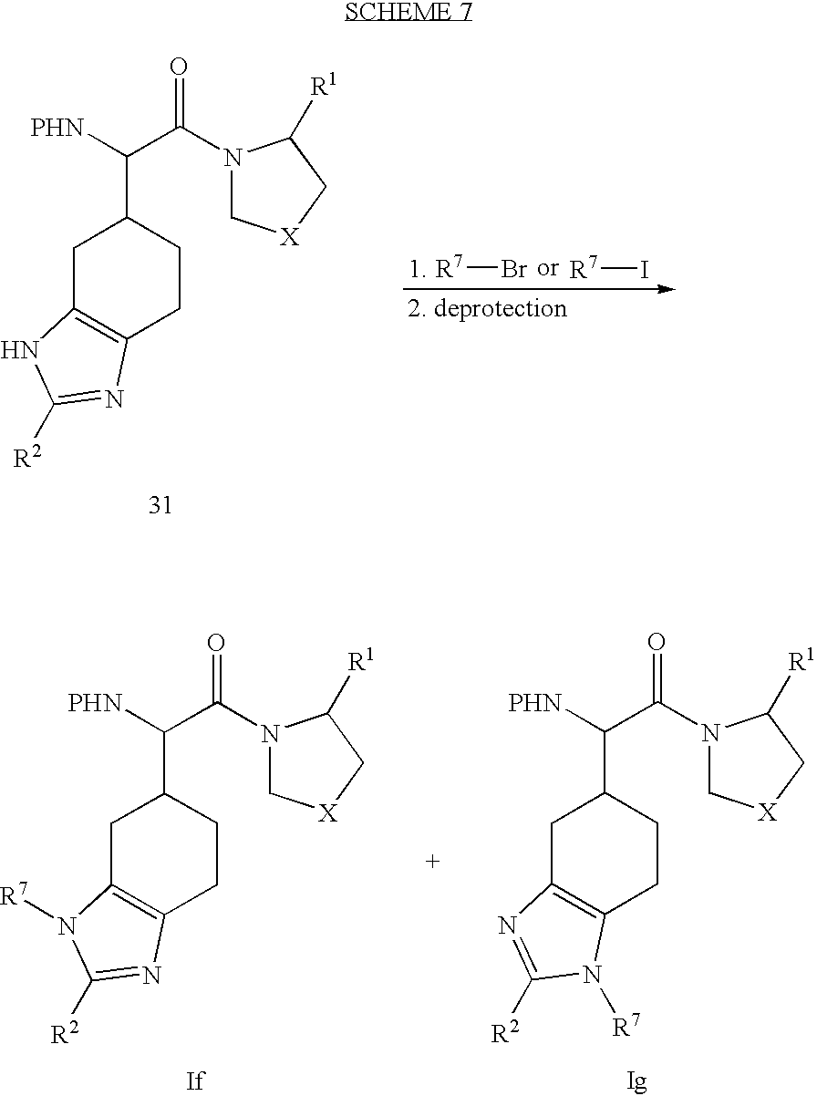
N1(C(C([PHN])C2CC3=C(CC2)N=C([R2])N3)=O)C[X]CC1[R1].[R7]Br.[R7]I.N1(C(C([PHN])C2CC3=C(CC2)N=C([R2])N3[R7])=O)C[X]CC1[R1].N1(C(C([PHN])C2CC3=C(CC2)N([R7])C([R2])=N3)=O)C[X]CC1[R1]
